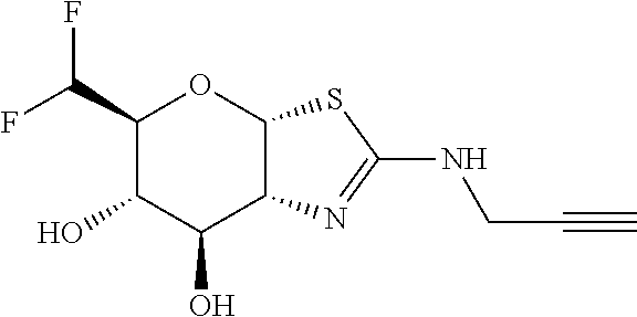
C1(C(F)F)C(O)C(O)C2C(O1)SC(NCC#C)=N2
